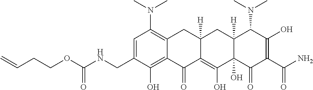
CN(C1=C2C(=C(O)C(CNC(OCCC=C)=O)=C1)C(=O)C1=C(O)C3(O)C([H])(CC1([H])C2)C(N(C)C)C(O)=C(C(N)=O)C3=O)C
